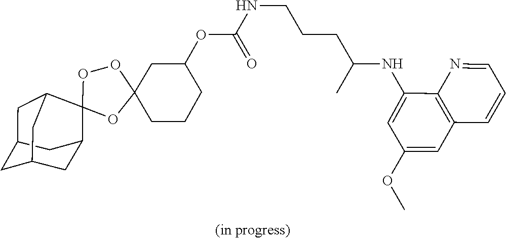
O1C2(CCCC(OC(NCCCC(NC3=CC(OC)=CC4=C3N=CC=C4)C)=O)C2)OOC12C1CC3CC(CC2C3)C1
